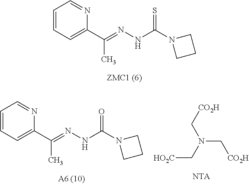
C1=CC=C(C(=NNC(N2CCC2)=S)C)N=C1.C1=CC=C(C(=NNC(N2CCC2)=O)C)N=C1.[HO2C]CN(C[CO2H])C[CO2H]
